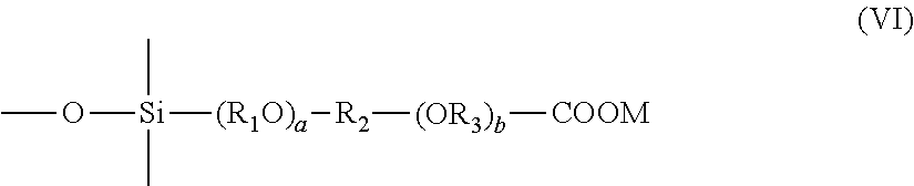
CO[Si](C)(C)[(R1O)a][R2][(OR3)b][COOM]
